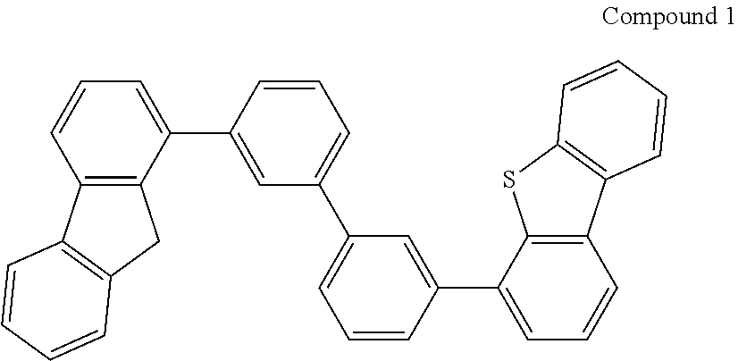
C12=C(C(C3=CC(C4=CC=CC(C5=CC=CC6=C5SC5=C6C=CC=C5)=C4)=CC=C3)=CC=C1)CC1=C2C=CC=C1
